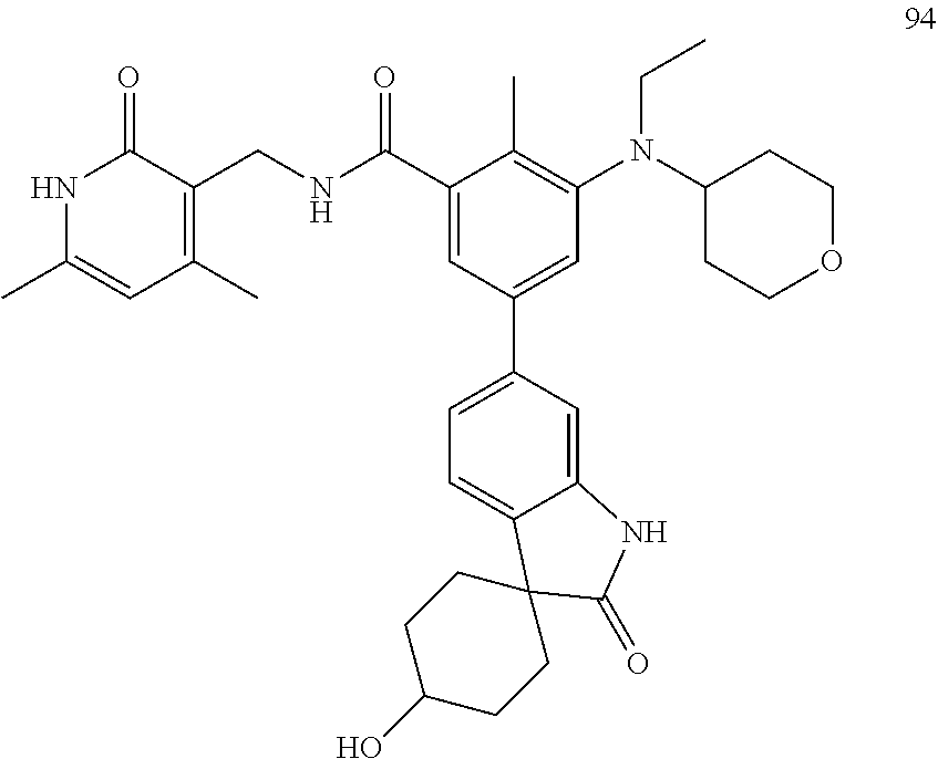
N1C(C)=CC(C)=C(CNC(C2=CC(C3=CC=C4C(=C3)NC(=O)C43CCC(O)CC3)=CC(N(C3CCOCC3)CC)=C2C)=O)C1=O
